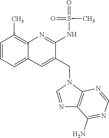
C1=CC=C2C(=C1C)N=C(NS(=O)(C)=O)C(CN1C=NC3=C1N=CN=C3N)=C2
